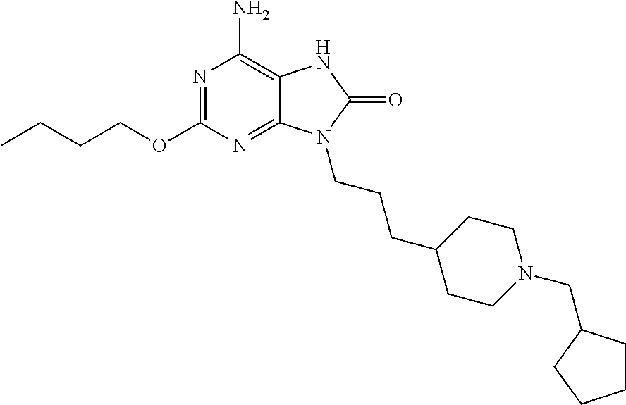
N1=C(OCCCC)N=C2C(=C1N)NC(=O)N2CCCC1CCN(CC2CCCC2)CC1
